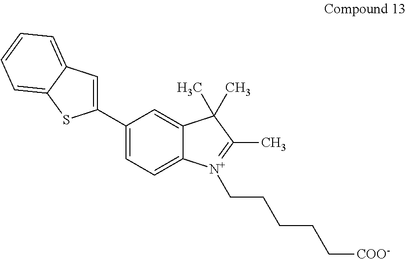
C1(C2=CC=C3C(=C2)C(C)(C)C(C)=[N+]3CCCCC[COO-])=CC2=CC=CC=C2S1
